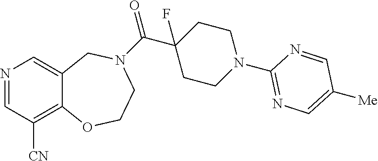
N1=CC([CN])=C2C(=C1)CN(C(C1(F)CCN(C3=NC=C([Me])C=N3)CC1)=O)CCO2
